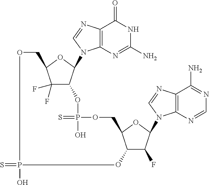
S=PO.C12=C(N=C(N)NC1=O)N(C1C(OP(=S)(O)OCC3C(O)C(F)C(N4C5=C(C(N)=NC=N5)N=C4)O3)C(F)(F)C(CO)O1)C=N2
